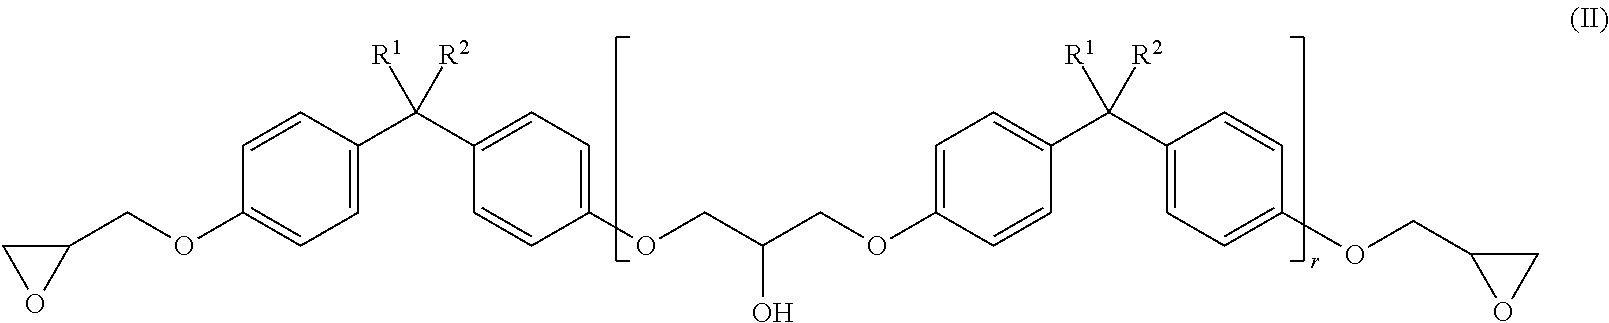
C1(COC2=CC=C(C(C3=CC=C(OCC(COC4=CC=C(C(C5=CC=C(OCC6CO6)C=C5)([R1])[R2])C=C4)O)C=C3)([R1])[R2])C=C2)CO1
